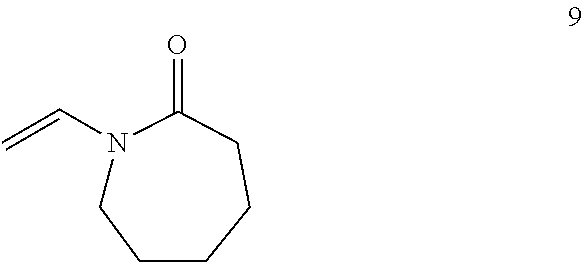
N1(C=C)CCCCCC1=O
